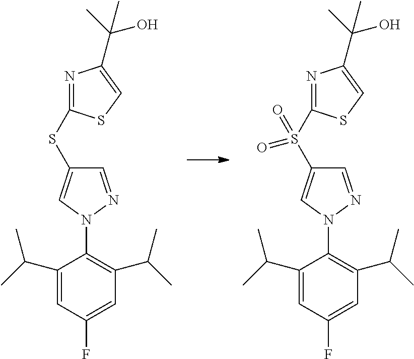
C1(C(C)C)=CC(F)=CC(C(C)C)=C1N1N=CC(SC2=NC(C(C)(O)C)=CS2)=C1.C1(C(C)C)=CC(F)=CC(C(C)C)=C1N1N=CC(S(C2=NC(C(C)(O)C)=CS2)(=O)=O)=C1
